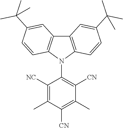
C1([NC])=C(C)C([CN])=C(C)C([CN])=C1N1C2=C(C3=C1C=CC(C(C)(C)C)=C3)C=C(C(C)(C)C)C=C2
